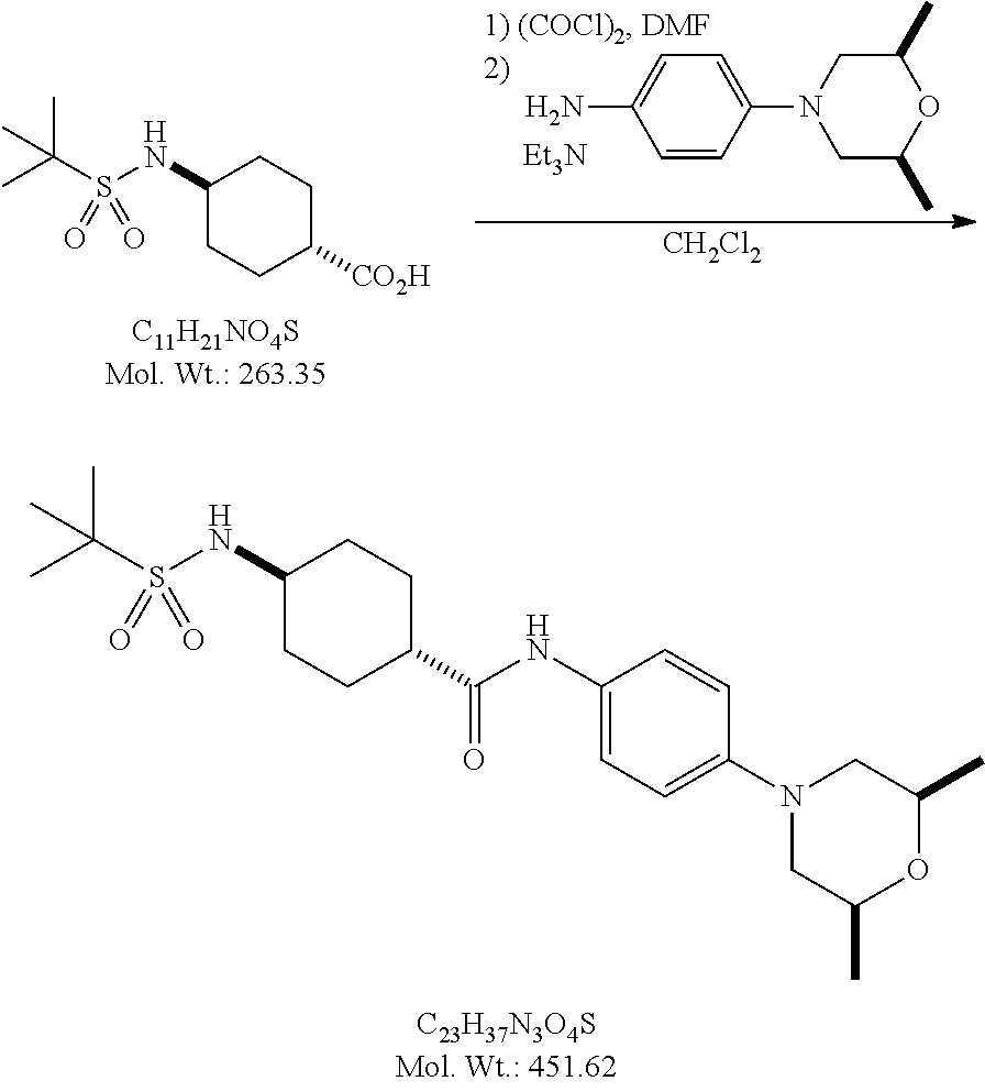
CC(S(NC1CCC(C(=O)NC2=CC=C(N3CC(C)OC(C)C3)C=C2)CC1)(=O)=O)(C)C.C1C(C)OC(C)CN1C1=CC=C(N)C=C1.[CH2Cl2].CC(S(NC1CCC([CO2H])CC1)(=O)=O)(C)C
